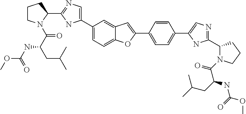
C1(C2=CN=C(C3CCCN3C(=O)C(NC(OC)=O)CC(C)C)N2)=CC=C2C(=C1)C=C(C1=CC=C(C3=CN=C(C4N(C(=O)C(NC(=O)OC)CC(C)C)CCC4)N3)C=C1)O2
